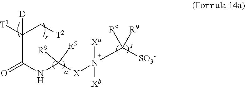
C(C(=O)NC([X]N(C([SO3-])([R9])[R9])([Xa])[Xb])([R9])[R9])([T1])(C[T2])[D]
